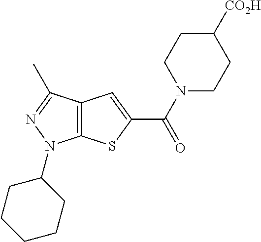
C12=C(C(C)=NN1C1CCCCC1)C=C(C(N1CCC([CO2H])CC1)=O)S2
